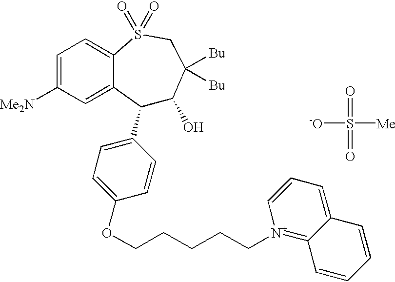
C1(C2=CC=C(OCCCCC[N+]3=C4C(=CC=C3)C=CC=C4)C=C2)C(O)C([Bu])([Bu])CS(=O)(=O)C2=CC=C([Me2N])C=C12.[-O]S(=O)([Me])=O
